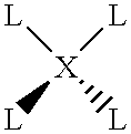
[L][X]([L])([L])[L]
